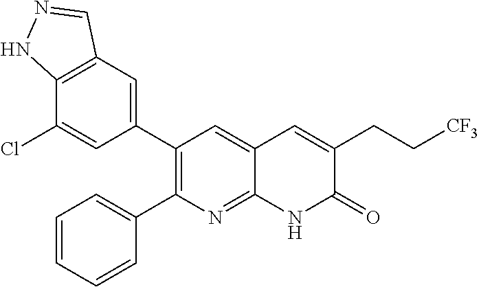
C12=C(C=C(C3=C(C4=CC=CC=C4)N=C4C(=C3)C=C(CC[CF3])C(=O)N4)C=C1Cl)C=NN2
